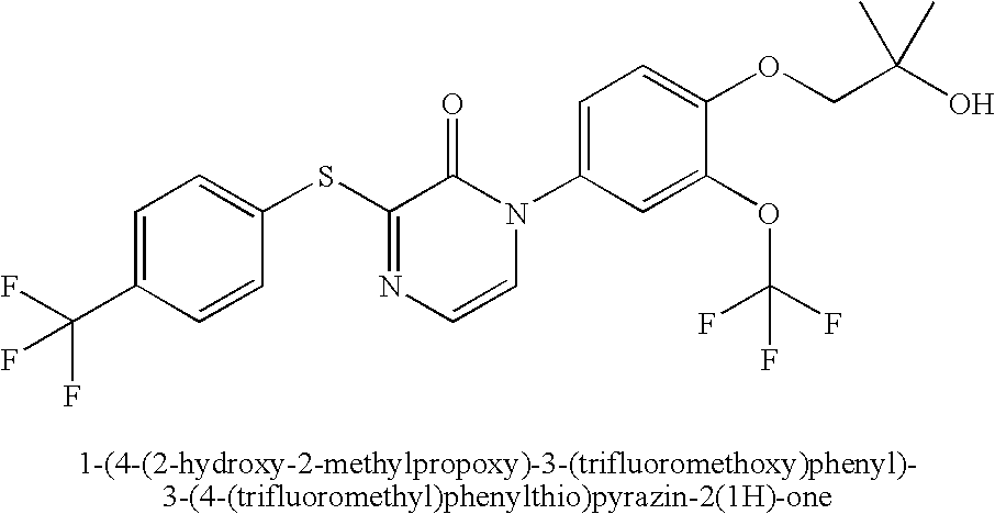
S(C1=NC=CN(C2=CC=C(OCC(O)(C)C)C(OC(F)(F)F)=C2)C1=O)C1=CC=C(C(F)(F)F)C=C1
